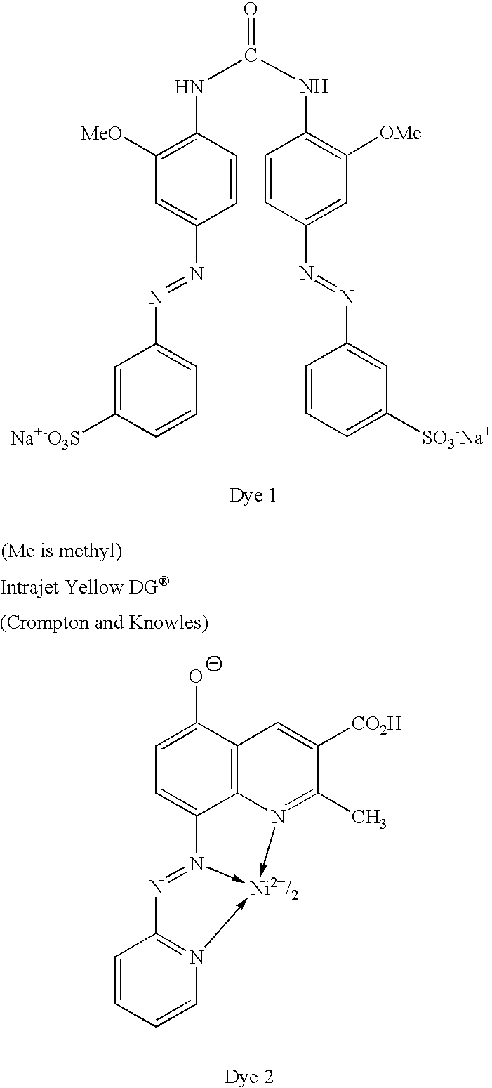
C1=C([O-])C2=C3C(=C1)N1->[Ni2+/2](-N3=C(C)C([CO2H])=C2)-N2=C(N=1)C=CC=C2.C1([MeO])=C(NC(=O)NC2=C([OMe])C=C(N=NC3=CC([SO3-Na+])=CC=C3)C=C2)C=CC(N=NC2=CC=CC([Na+-O3S])=C2)=C1
